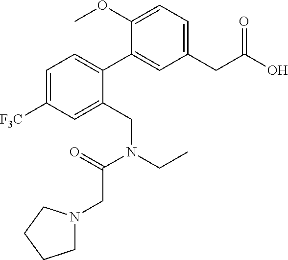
C1=C([F3C])C=C(CN(CC)C(=O)CN2CCCC2)C(C2=CC(CC(O)=O)=CC=C2OC)=C1
